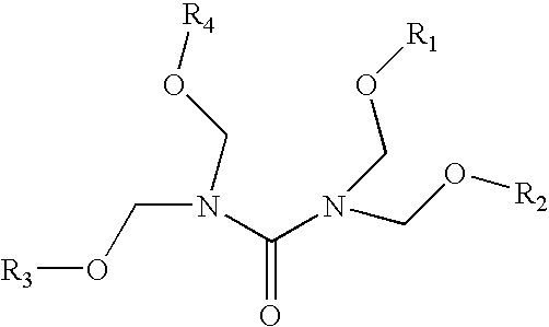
O=C(N(CO[R1])CO[R2])N(CO[R4])CO[R3]
